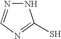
N1N=CN=C1S
